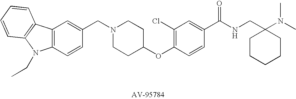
C12=C(C=CC(CN3CCC(OC4=C(Cl)C=C(C(NCC5(N(C)C)CCCCC5)=O)C=C4)CC3)=C1)N(CC)C1=C2C=CC=C1
